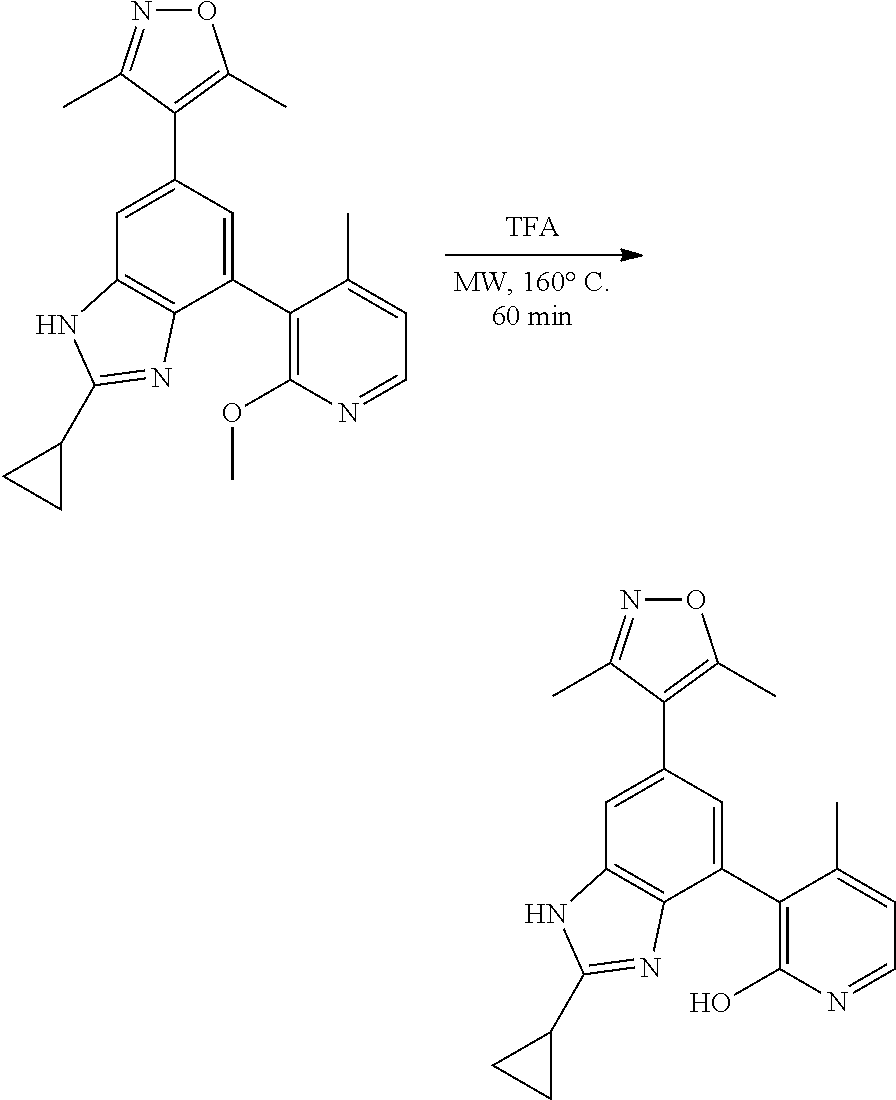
C12=C(C(C3=C(O)N=CC=C3C)=CC(C3=C(C)ON=C3C)=C1)N=C(C1CC1)N2.C12=C(C(C3=C(OC)N=CC=C3C)=CC(C3=C(C)ON=C3C)=C1)N=C(C1CC1)N2
